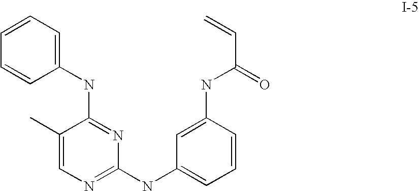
N(C1=NC(NC2=CC=CC(NC(=O)C=C)=C2)=NC=C1C)C1=CC=CC=C1
